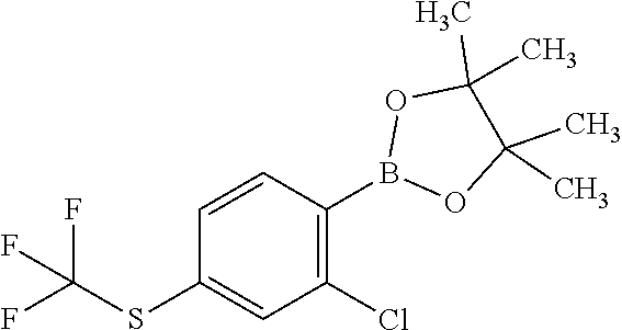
C1=CC(B2OC(C)(C)C(C)(C)O2)=C(Cl)C=C1SC(F)(F)F
